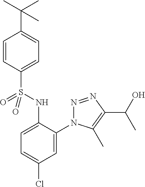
C1=CC(S(NC2=CC=C(Cl)C=C2N2N=NC(C(O)C)=C2C)(=O)=O)=CC=C1C(C)(C)C
